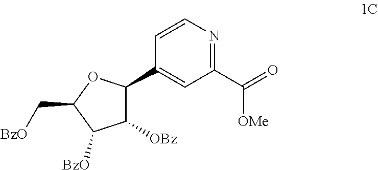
C1(C2=CC(C(=O)[OMe])=NC=C2)C([OBz])C([BzO])C(C[BzO])O1
